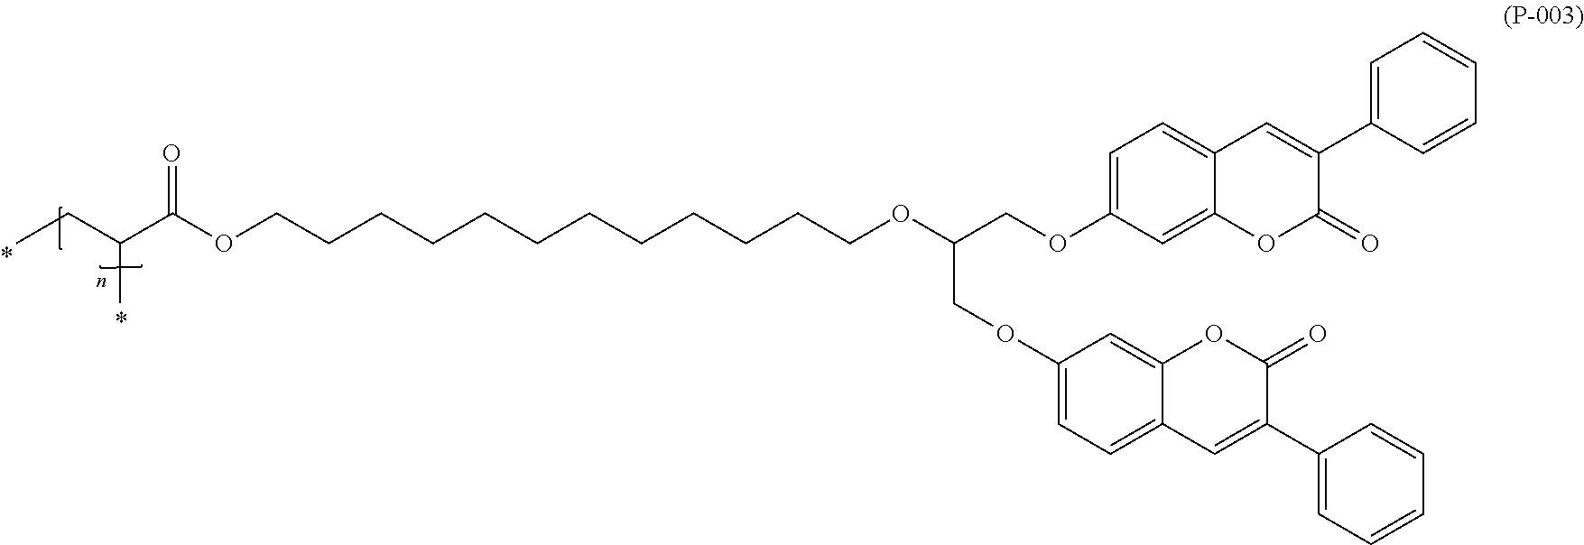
CCC(C(OCCCCCCCCCCCCOC(COC1=CC=C2C(=C1)OC(=O)C(C1=CC=CC=C1)=C2)COC1=CC=C2C(=C1)OC(=O)C(C1=CC=CC=C1)=C2)=O)C
